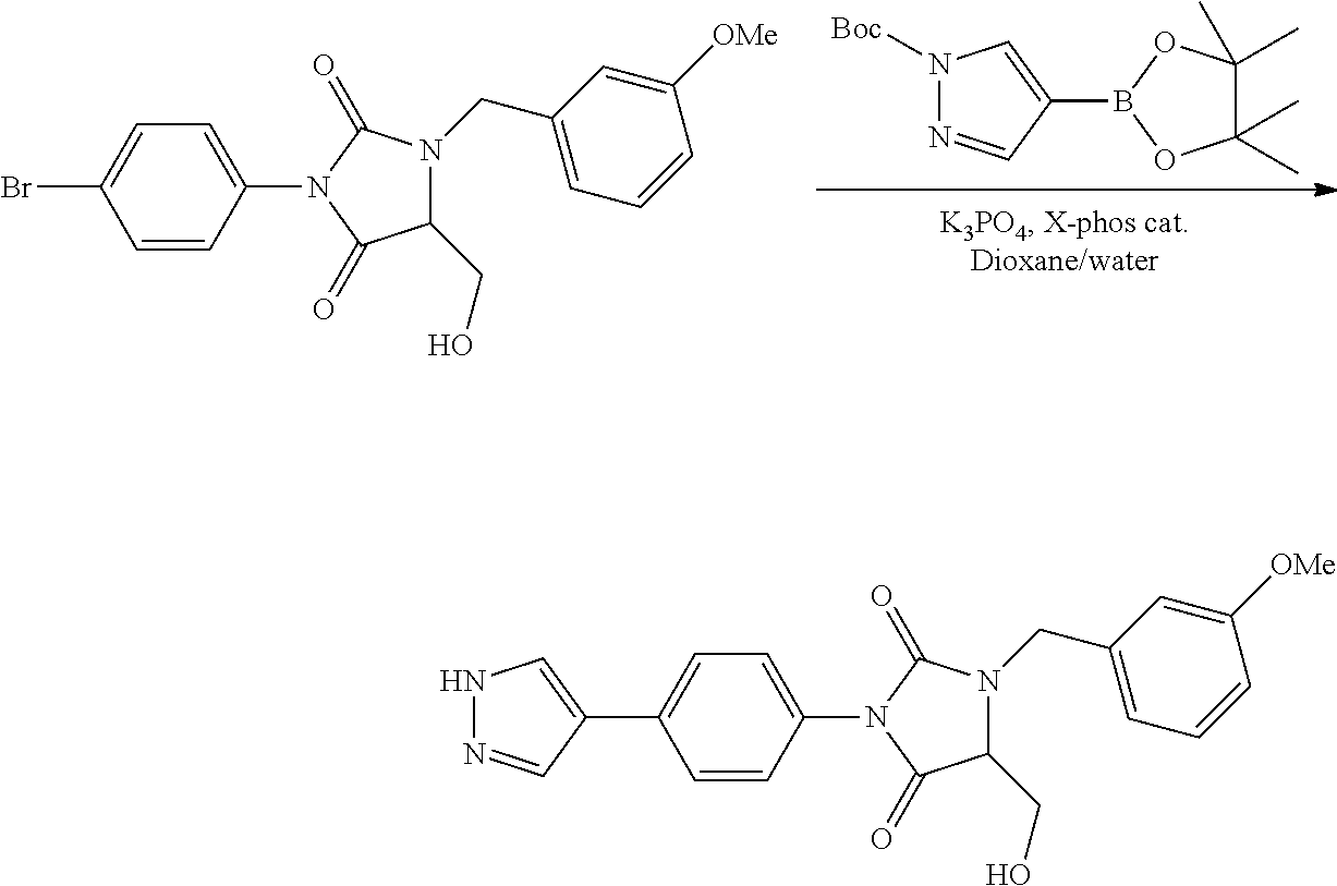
C1(C)(C)C(C)(C)OB(C2=CN([Boc])N=C2)O1.C1=CC(N2C(=O)C(CO)N(CC3=CC=CC([OMe])=C3)C2=O)=CC=C1Br.C1=CC(N2C(=O)C(CO)N(CC3=CC=CC([OMe])=C3)C2=O)=CC=C1C1=CNN=C1
